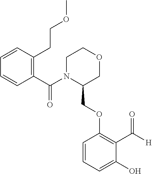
C1=CC(CCOC)=C(C(N2C(COC3=C(C([H])=O)C(O)=CC=C3)COCC2)=O)C=C1
